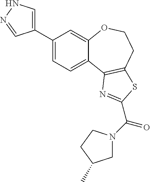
C1(C2=CNN=C2)=CC=C2C(=C1)OCCC1=C2N=C(C(=O)N2CC(C)CC2)S1
